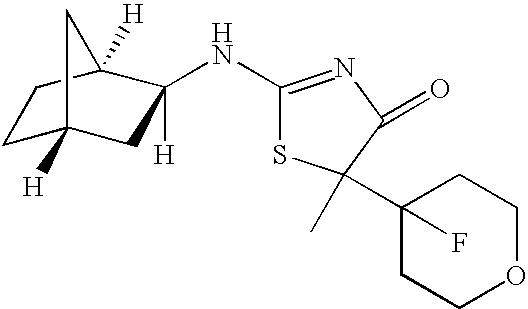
C1C2([H])CC(NC3=NC(=O)C(C4(F)CCOCC4)(C)S3)([H])C([H])(C1)C2
